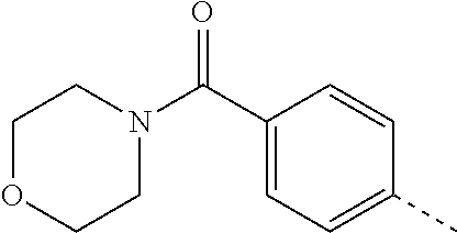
C1OCCN(C(C2=CC=C(C)C=C2)=O)C1
